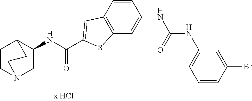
C1(NC(=O)C2=CC3=C(C=C(NC(=O)NC4=CC=CC(Br)=C4)C=C3)S2)CN2CCC1CC2
